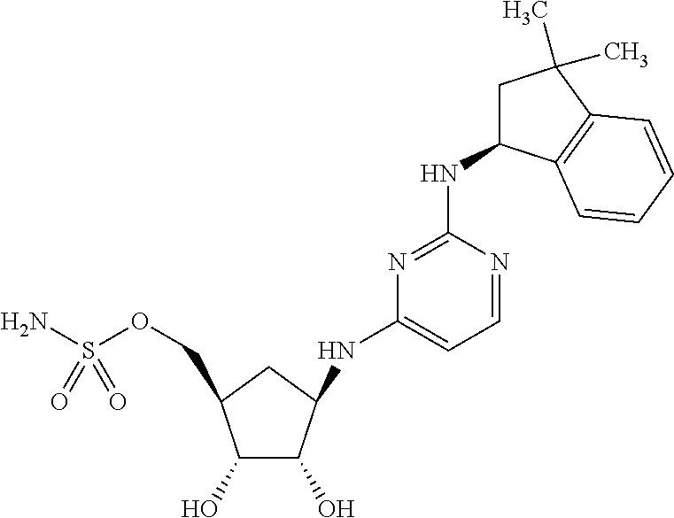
C1(O)C(COS(N)(=O)=O)CC(NC2=CC=NC(NC3CC(C)(C)C4=C3C=CC=C4)=N2)C1O
